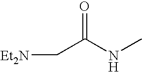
[Et2N]CC(NC)=O
